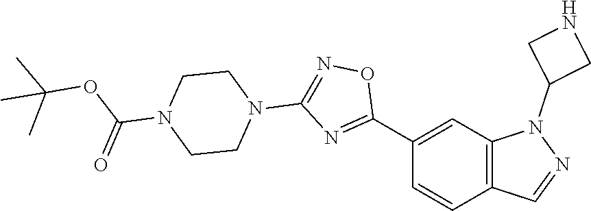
C12=C(C=C(C3=NC(N4CCN(C(OC(C)(C)C)=O)CC4)=NO3)C=C1)N(C1CNC1)N=C2
